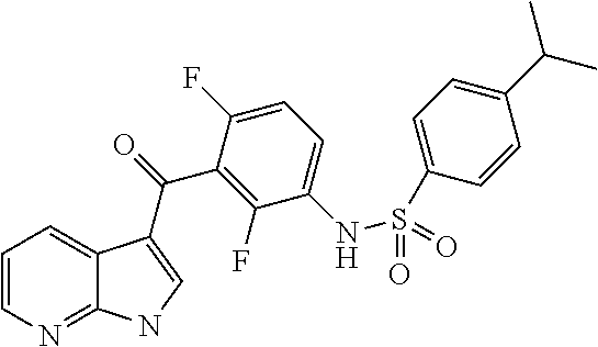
C12=NC=CC=C1C(C(=O)C1=C(F)C(NS(=O)(=O)C3=CC=C(C(C)C)C=C3)=CC=C1F)=CN2
